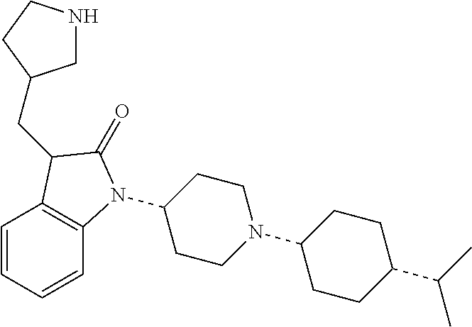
C1(N2C3=C(C=CC=C3)C(CC3CNCC3)C2=O)CCN(C2CCC(C(C)C)CC2)CC1
